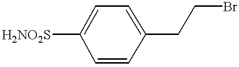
C1=CC(CCBr)=CC=C1[H2NO2S]
